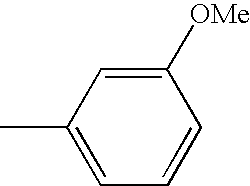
CC1=CC=CC([OMe])=C1
